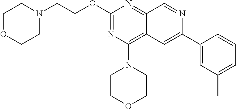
O(C1=NC(N2CCOCC2)=C2C(=N1)C=NC(C1=CC(C)=CC=C1)=C2)CCN1CCOCC1
